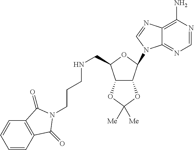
C1=NC(N)=C2C(=N1)N(C1C3C(C(CNCCCN4C(=O)C5=C(C=CC=C5)C4=O)O1)OC([Me])([Me])O3)C=N2
